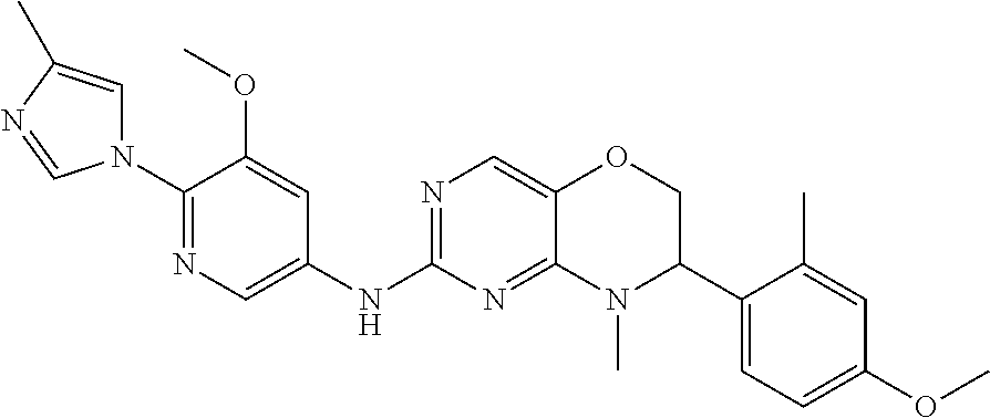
N1(C2=NC=C(NC3=NC=C4C(=N3)N(C)C(C3=CC=C(OC)C=C3C)CO4)C=C2OC)C=C(C)N=C1
